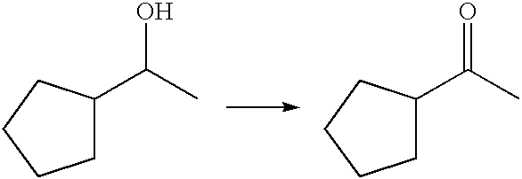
C1C(C(C)O)CCC1.C1C(C(C)=O)CCC1
